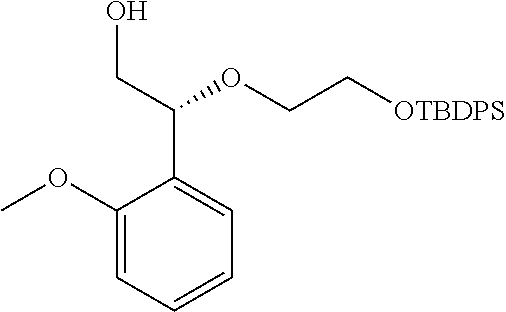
C1(OC)=CC=CC=C1C(CO)OCC[OTBDPS]
